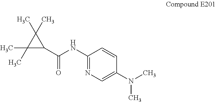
C1(NC(C2C(C)(C)C2(C)C)=O)=NC=C(N(C)C)C=C1
